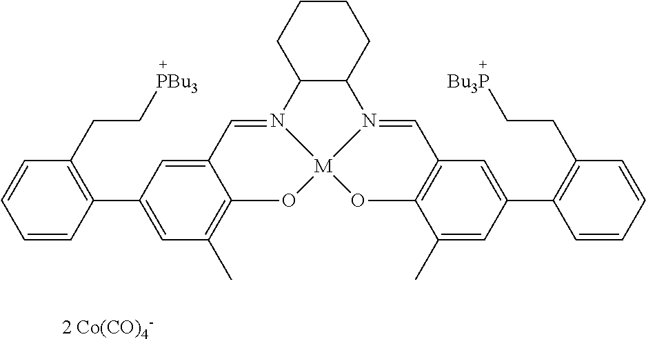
C12C(CCCC1)N1=CC3=C(O[M]14OC1=C(C)C=C(C5=C(CC[PBu3])C=CC=C5)C=C1C=N24)C(C)=CC(C1=C(CC[Bu3P])C=CC=C1)=C3.[2 Co(CO)4-]
